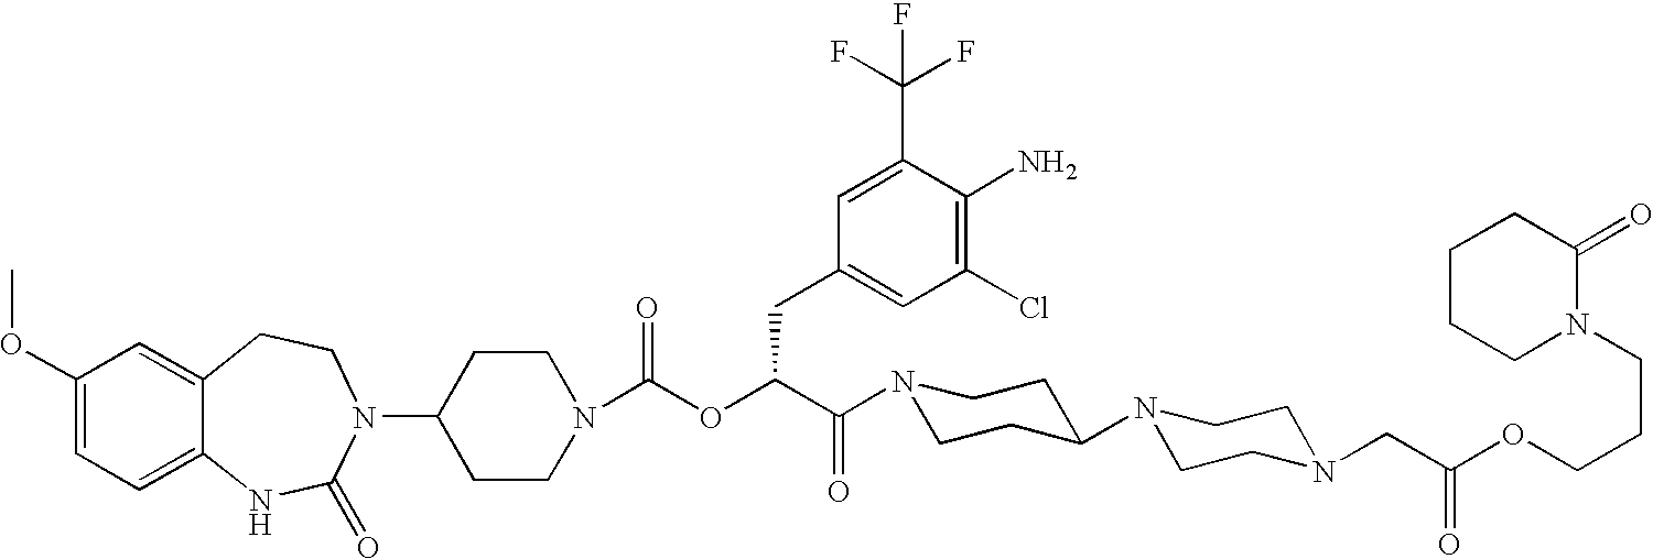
C1(OC)=CC=C2C(=C1)CCN(C1CCN(C(OC(C(N3CCC(N4CCN(CC(OCCCN5C(=O)CCCC5)=O)CC4)CC3)=O)CC3=CC(Cl)=C(N)C(C(F)(F)F)=C3)=O)CC1)C(=O)N2
